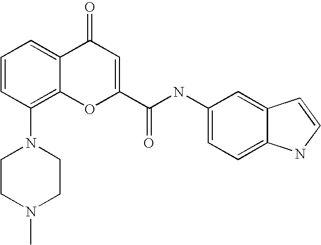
C1=CC(N2CCN(C)CC2)=C2C(=C1)C(=O)C=C(C(=O)NC1=CC=C3C(=C1)C=CN3)O2
